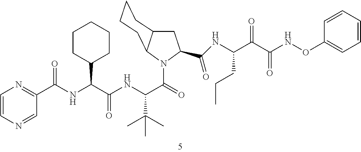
C1=CN=CC(C(NC(C(NC(C(=O)N2C(C(NC(C(C(NOC3=CC=CC=C3)=O)=O)CCC)=O)CC3C2CCCC3)C(C)(C)C)=O)C2CCCCC2)=O)=N1
